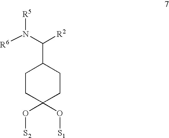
C1CC(O[S2])(O[S1])CCC1C(N([R6])[R5])[R2]
